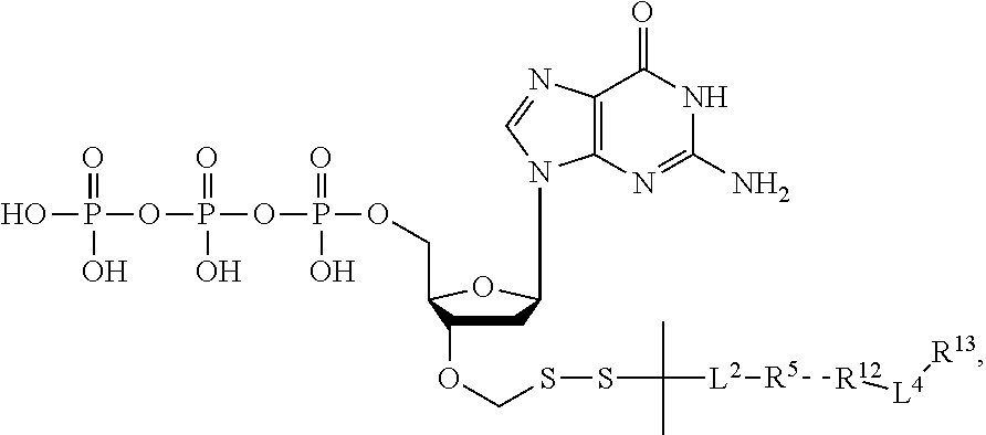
C1C(OCSSC([L2][R5][R12][L4][R13])(C)C)C(COP(OP(OP(O)(=O)O)(=O)O)(=O)O)OC1N1C2=C(C(=O)NC(N)=N2)N=C1
